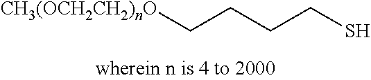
[CH3(OCH2CH2)nO]CCCCS
